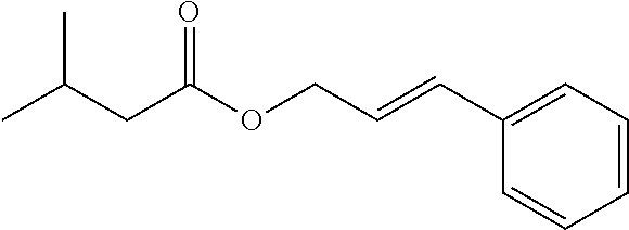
C1(C=CCOC(CC(C)C)=O)=CC=CC=C1
